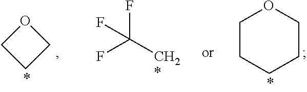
FC(F)(F)C.C1CCCCO1.C1CCO1
